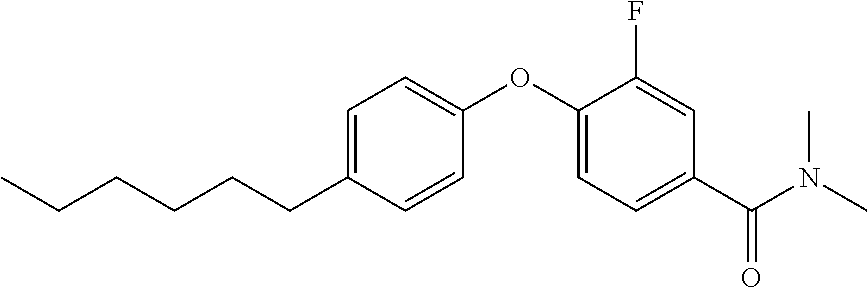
C1=C(CCCCCC)C=CC(OC2=CC=C(C(N(C)C)=O)C=C2F)=C1
